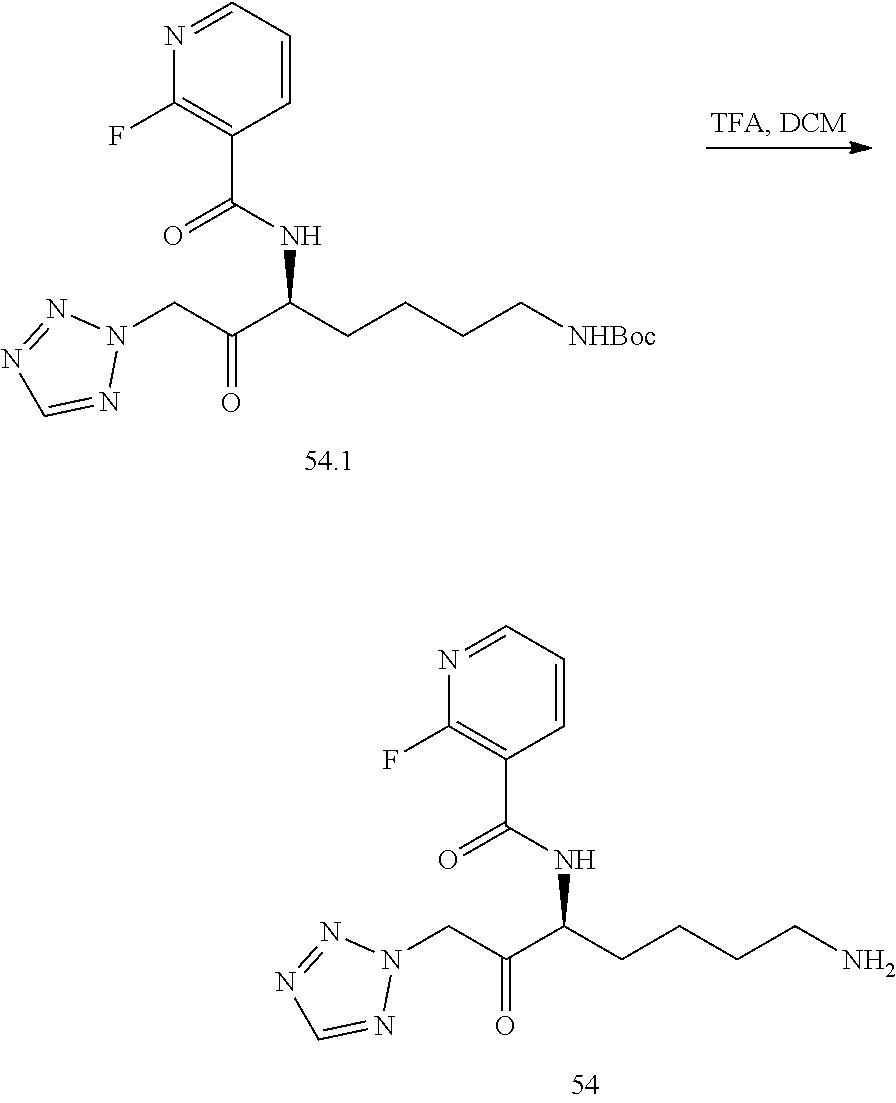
N1=CC=CC(C(NC(CCCC[NHBoc])C(CN2N=NC=N2)=O)=O)=C1F.N1=CC=CC(C(NC(CCCCN)C(CN2N=NC=N2)=O)=O)=C1F
